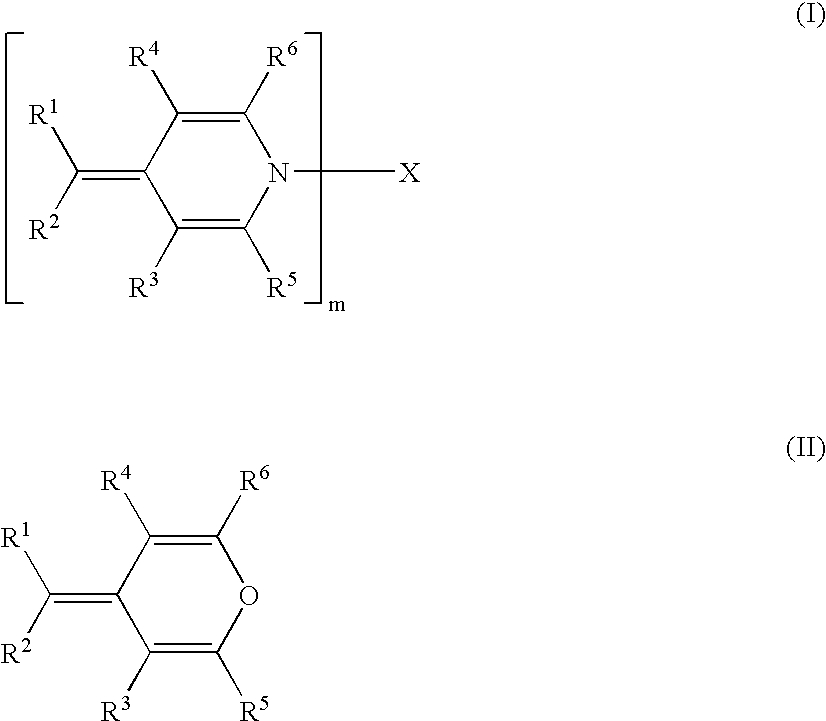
C1([R3])=C([R5])N([X])C([R6])=C([R4])C1=C([R2])[R1].C1([R3])=C([R5])OC([R6])=C([R4])C1=C([R2])[R1]
